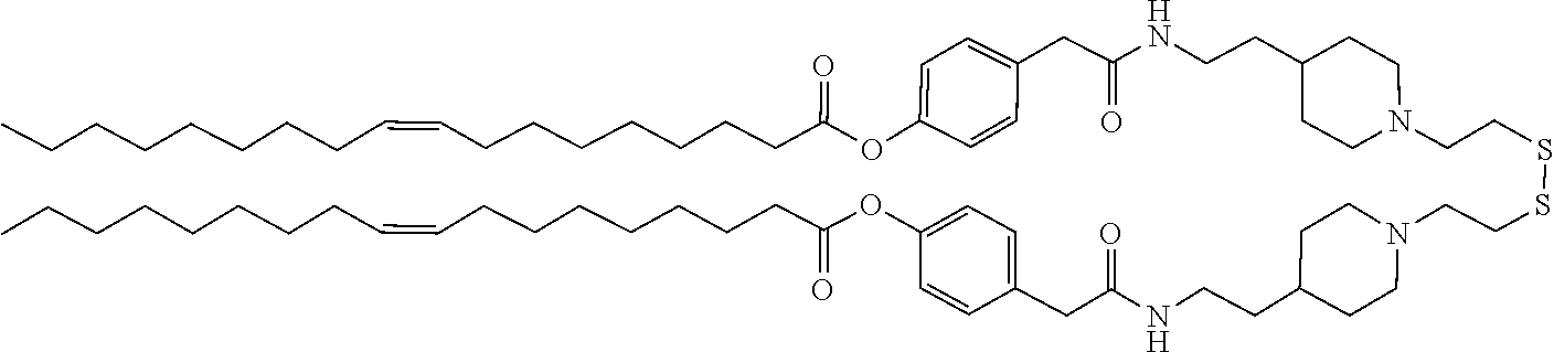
C1(OC(CCCCCCCC=CCCCCCCCC)=O)=CC=C(CC(NCCC2CCN(CCSSCCN3CCC(CCNC(CC4=CC=C(OC(CCCCCCCC=CCCCCCCCC)=O)C=C4)=O)CC3)CC2)=O)C=C1
